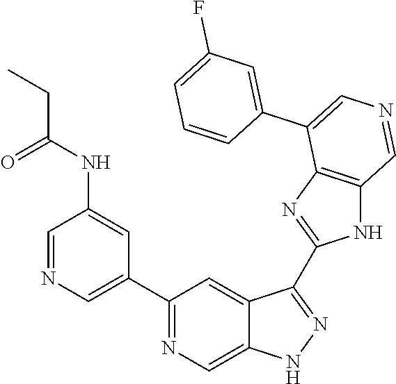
C1(C2=CN=CC(NC(=O)CC)=C2)=NC=C2C(=C1)C(C1=NC3=C(N1)C=NC=C3C1=CC(F)=CC=C1)=NN2
